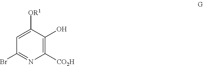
C1=C([OR1])C(O)=C([CO2H])N=C1Br
